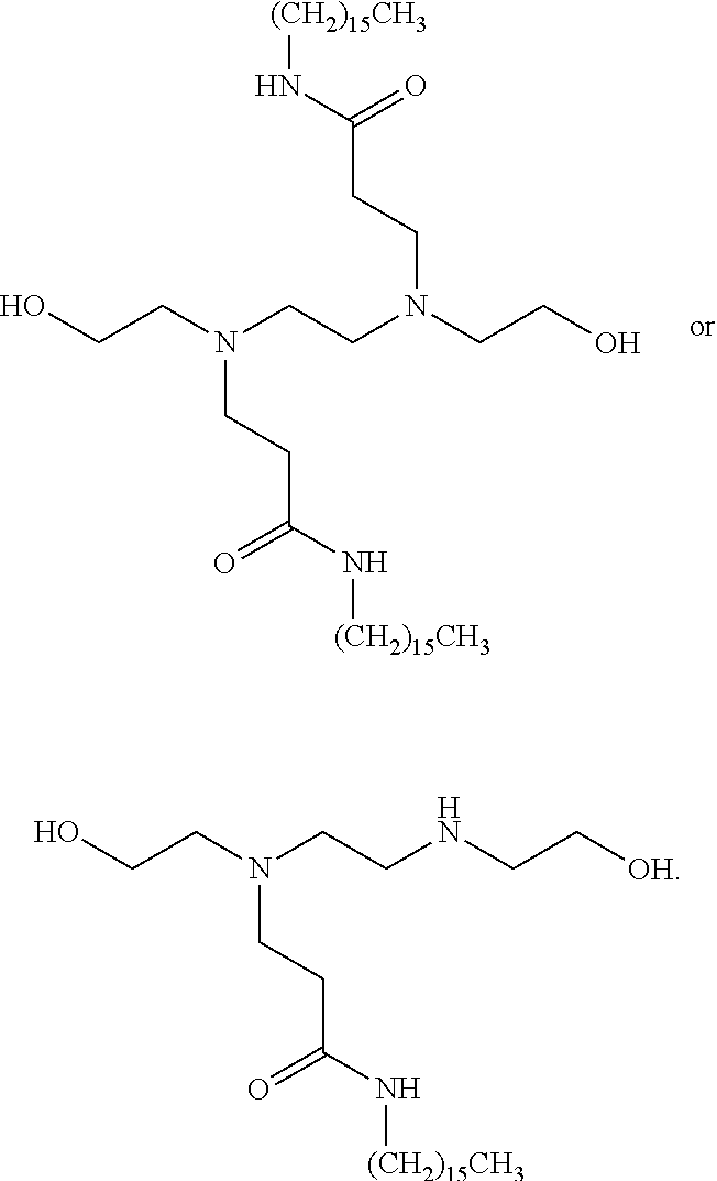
C(N(CCO)CCC(N[(CH2)15CH3])=O)CN(CCO)CCC(N[(CH2)15CH3])=O.C(NCC[OH])CN(CCO)CCC(N[(CH2)15CH3])=O
